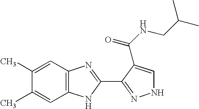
C12=C(C=C(C)C(C)=C1)N=C(C1=NNC=C1C(NCC(C)C)=O)N2
